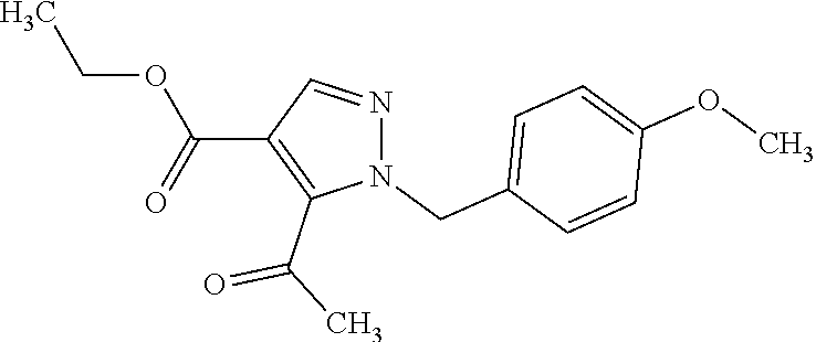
C1=CC(CN2C(C(C)=O)=C(C(OCC)=O)C=N2)=CC=C1OC
